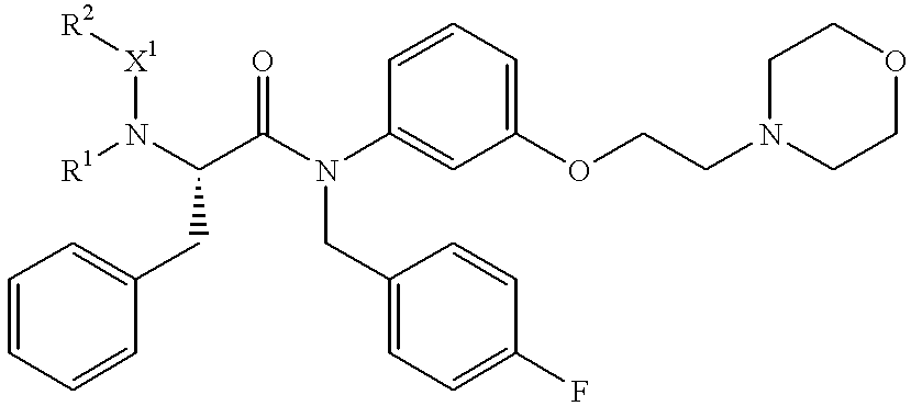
[X1](N(C(CC1=CC=CC=C1)C(N(C1=CC(OCCN2CCOCC2)=CC=C1)CC1=CC=C(F)C=C1)=O)[R1])[R2]
